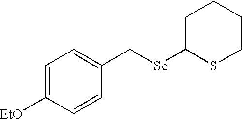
C1=C([EtO])C=CC(C[Se]C2SCCCC2)=C1
